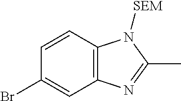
C12=C(C=CC(Br)=C1)N([SEM])C(C)=N2
